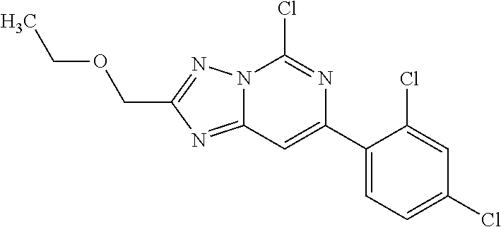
N12C(=NC(COCC)=N1)C=C(C1=CC=C(Cl)C=C1Cl)N=C2Cl
